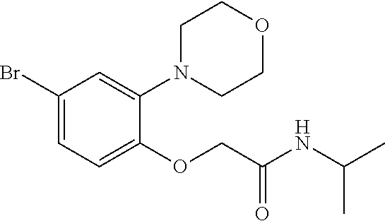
C1(Br)=CC=C(OCC(NC(C)C)=O)C(N2CCOCC2)=C1
